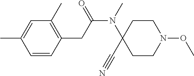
C1=CC(CC(N(C)C2(C#N)CCN(OC)CC2)=O)=C(C)C=C1C
